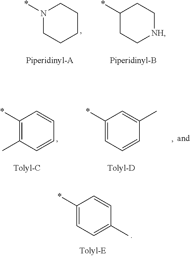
N1(*)CCCCC1.C1(*)CC[NH]CC1.C1(*)=C(C)C=CC=C1.C1(*)=CC=CC(C)=C1.C1(*)=CC=C(C)C=C1
